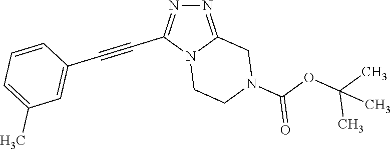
N12CCN(C(OC(C)(C)C)=O)CC1=NN=C2C#CC1=CC(C)=CC=C1
